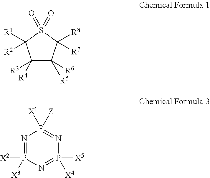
[R4]C1([R3])C([R6])([R5])C([R8])([R7])S(=O)(=O)C1([R2])[R1].N1=P([X3])([X2])N=P([X5])([X4])N=P1([Z])[X1]
